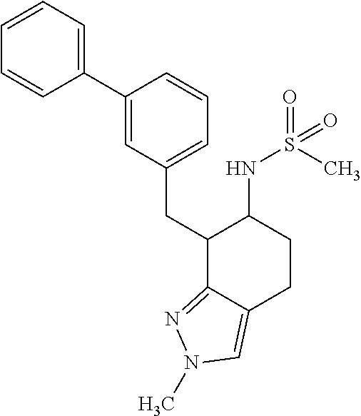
C1(CC2C3=NN(C)C=C3CCC2NS(C)(=O)=O)=CC=CC(C2=CC=CC=C2)=C1
